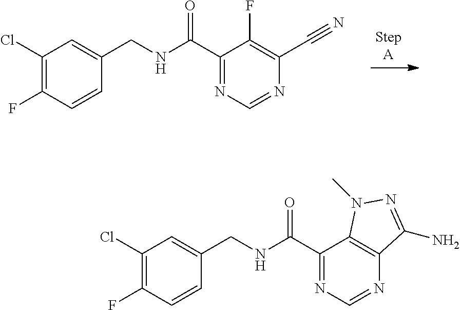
C1(Cl)=C(F)C=CC(CNC(C2=NC=NC(C#N)=C2F)=O)=C1.C1(Cl)=C(F)C=CC(CNC(C2=NC=NC3=C2N(C)N=C3N)=O)=C1
